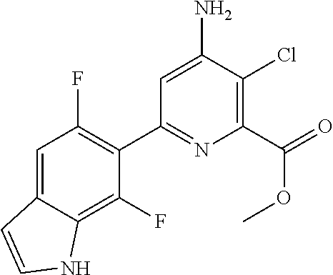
C1=C2C(=C(F)C(C3=NC(C(=O)OC)=C(Cl)C(N)=C3)=C1F)NC=C2
